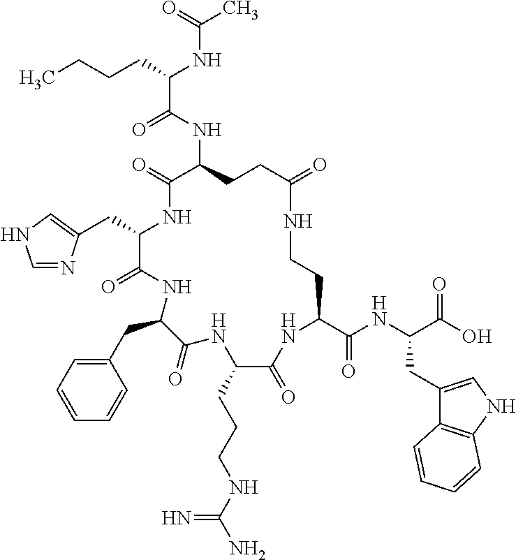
C(C1C(=O)NC(CC2=CC=CC=C2)C(=O)NC(CCCNC(N)=N)C(=O)NC(C(NC(C(O)=O)CC2=CNC3=C2C=CC=C3)=O)CCNC(=O)CCC(NC(C(CCCC)NC(C)=O)=O)C(=O)N1)C1=CNC=N1
